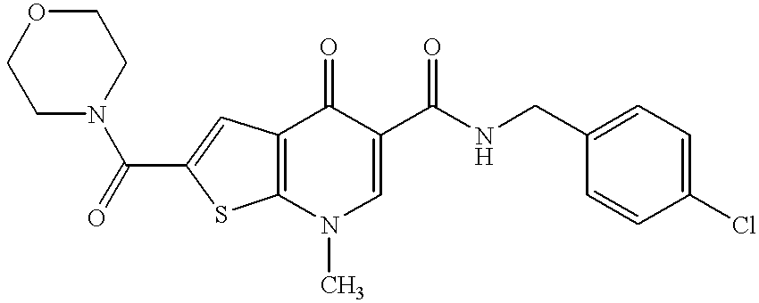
C12=C(N(C)C=C(C(NCC3=CC=C(Cl)C=C3)=O)C1=O)SC(C(N1CCOCC1)=O)=C2
